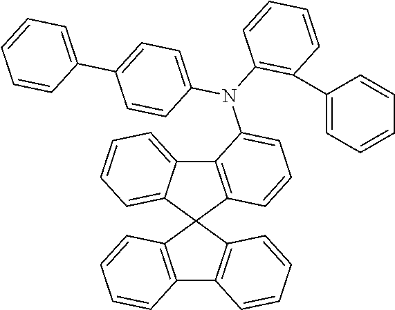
C12=C(C=CC=C1)C1(C3=C2C=CC=C3)C2=C(C3=CC=CC=C31)C(N(C1=C(C3=CC=CC=C3)C=CC=C1)C1=CC=C(C3=CC=CC=C3)C=C1)=CC=C2
